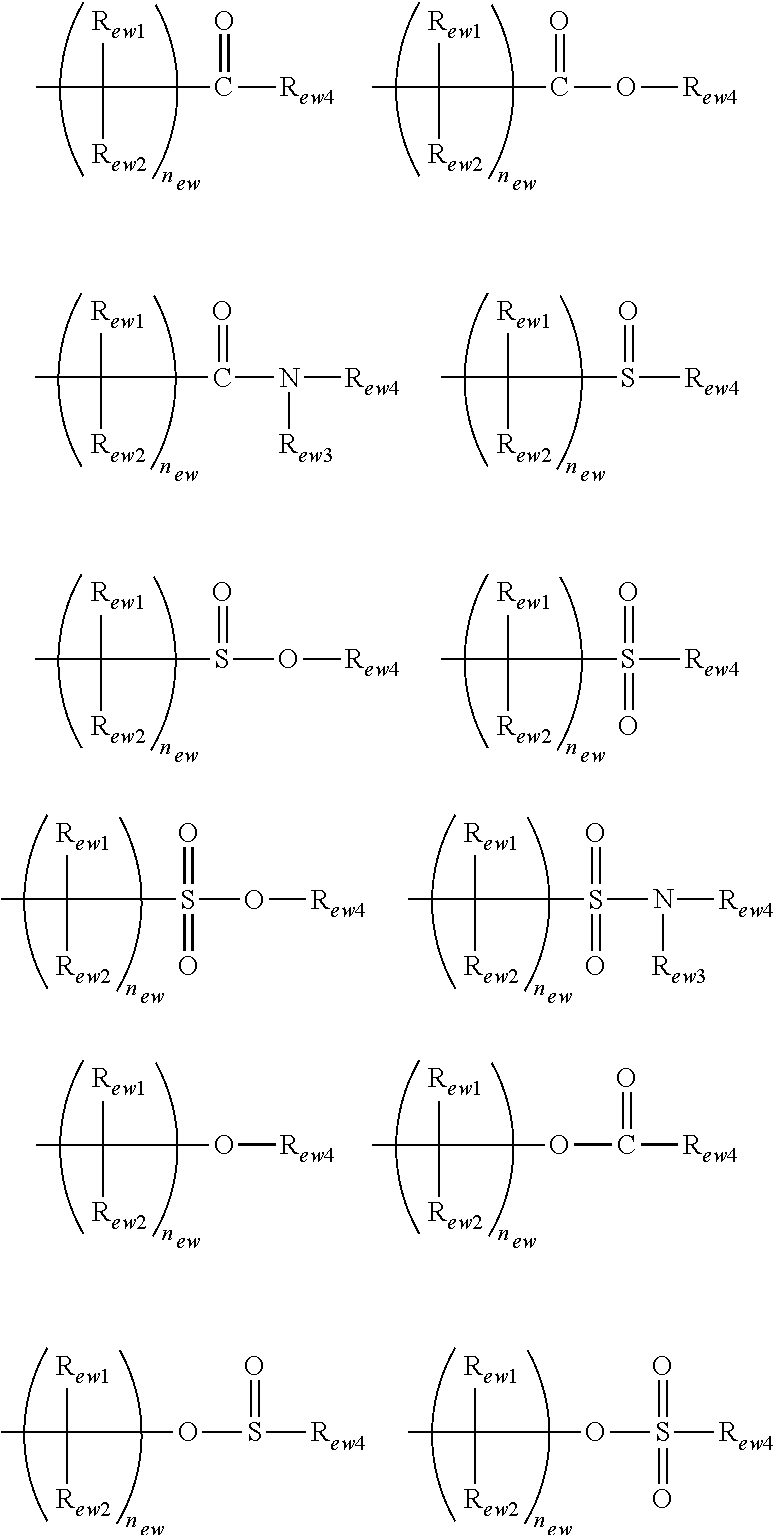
CC(C(O[Rew4])=O)([Rew1])[Rew2].CC(C([Rew4])=O)([Rew1])[Rew2].CC(C(N([Rew4])[Rew3])=O)([Rew1])[Rew2].CC(S([Rew4])=O)([Rew1])[Rew2].CC(S(O[Rew4])=O)([Rew1])[Rew2].CC(S([Rew4])(=O)=O)([Rew1])[Rew2].CC(S(O[Rew4])(=O)=O)([Rew1])[Rew2].CC(S(N([Rew4])[Rew3])(=O)=O)([Rew1])[Rew2].CC(OC([Rew4])=O)([Rew1])[Rew2].CC(O[Rew4])([Rew1])[Rew2].CC(OS([Rew4])=O)([Rew1])[Rew2].CC(OS([Rew4])(=O)=O)([Rew1])[Rew2]
